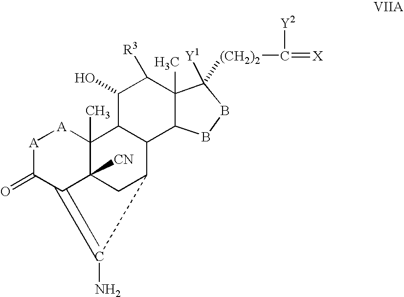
[A]1C(=O)C2=C(N)C3CC2([CN])C(C)([A]1)C1C3C2C(C)(C([R3])C1O)C([Y1])([(CH2)2]C([Y2])=[X])BB2
